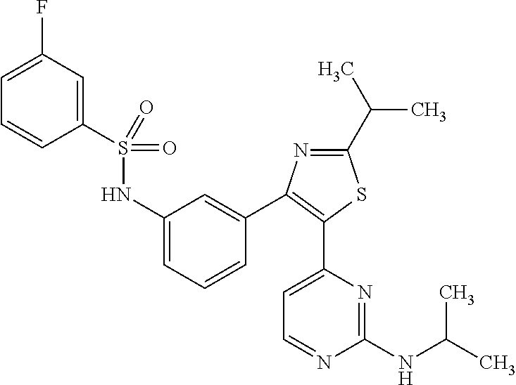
S(NC1=CC=CC(C2=C(C3=CC=NC(NC(C)C)=N3)SC(C(C)C)=N2)=C1)(=O)(=O)C1=CC(F)=CC=C1
